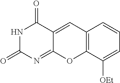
N1C(=O)N=C2C(=CC3=C(O2)C([OEt])=CC=C3)C1=O
